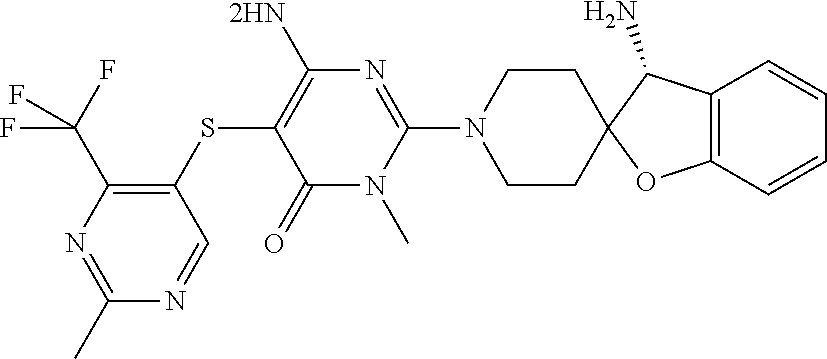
C1=NC(C)=NC(C(F)(F)F)=C1SC1=C([2HN])N=C(N2CCC3(C(N)C4=C(O3)C=CC=C4)CC2)N(C)C1=O
